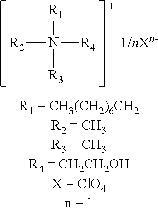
[R2]N([R4])([R1])[R3].[1/nXn-]
